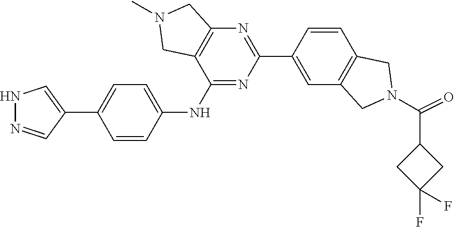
O=C(N1CC2=C(C=CC(C3=NC4=C(C(NC5=CC=C(C6=CNN=C6)C=C5)=N3)CN(C)C4)=C2)C1)C1CC(F)(F)C1
